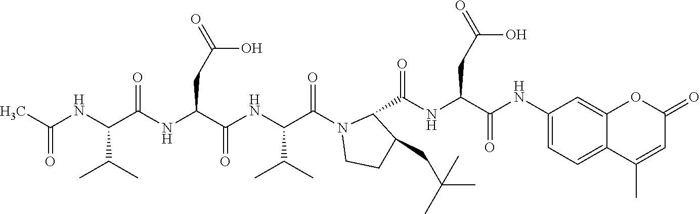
CC(NC(C(NC(C(NC(C(N1CCC(CC(C)(C)C)C1C(=O)NC(C(NC1=CC=C2C(=C1)OC(=O)C=C2C)=O)CC(O)=O)=O)C(C)C)=O)CC(=O)O)=O)C(C)C)=O
